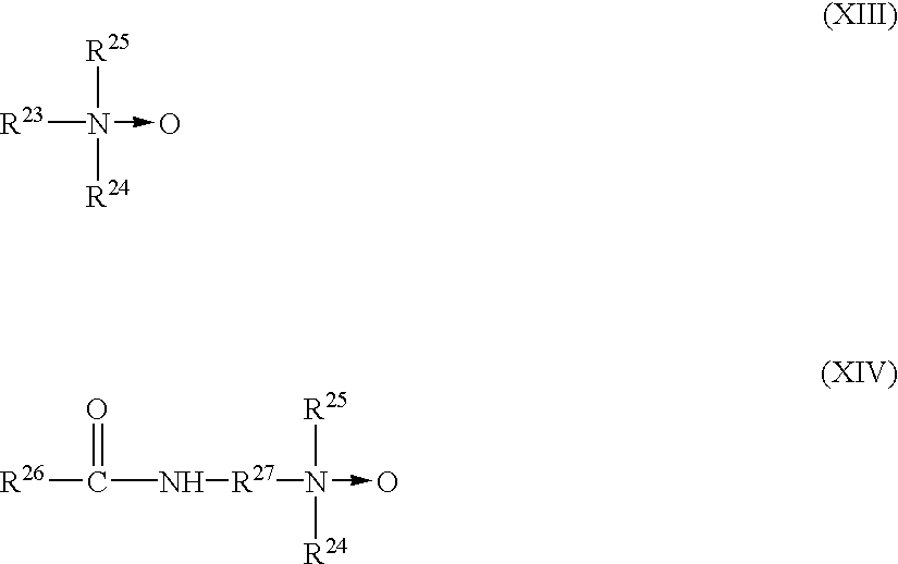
[R23]N([R25])([R24])->O.[R26]C(N[R27]N([R25])([R24])->O)=O
